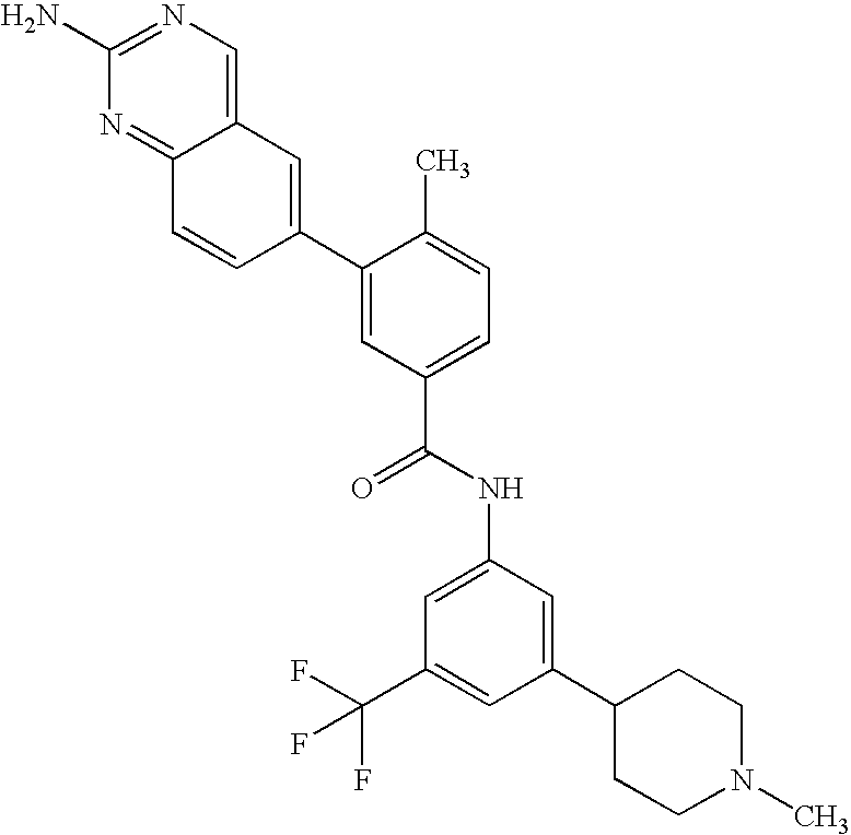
C12=CN=C(N)N=C1C=CC(C1=CC(C(NC3=CC(C(F)(F)F)=CC(C4CCN(C)CC4)=C3)=O)=CC=C1C)=C2
